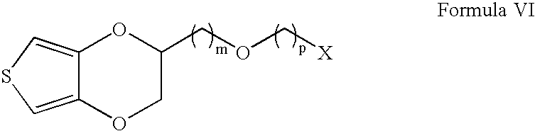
C12=CSC=C1OCC(COC[X])O2
